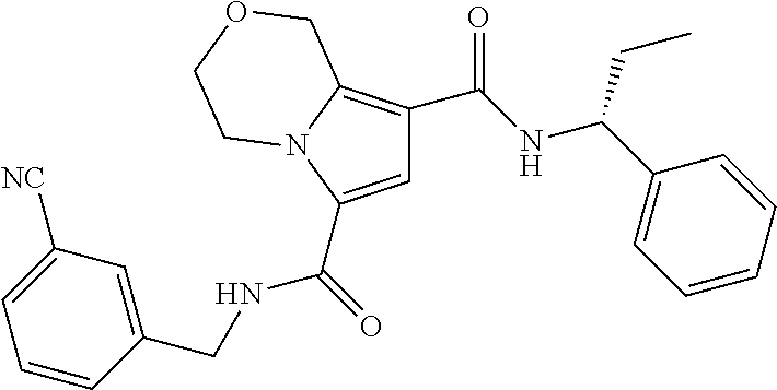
C1=C(C(=O)NCC2=CC([NC])=CC=C2)N2C(=C1C(NC(C1=CC=CC=C1)CC)=O)COCC2
